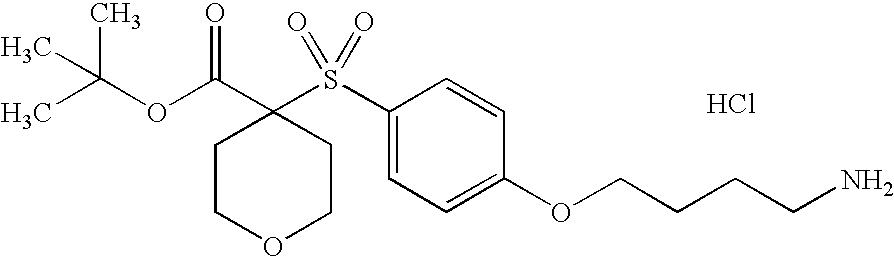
CC(OC(C1(S(C2=CC=C(OCCCCN)C=C2)(=O)=O)CCOCC1)=O)(C)C.Cl
